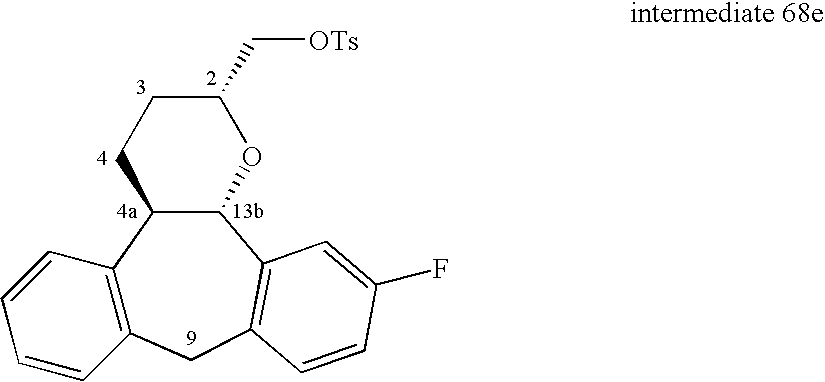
C12=C(CC3=C(C4C1CCC(C[OTs])O4)C=C(F)C=C3)C=CC=C2
